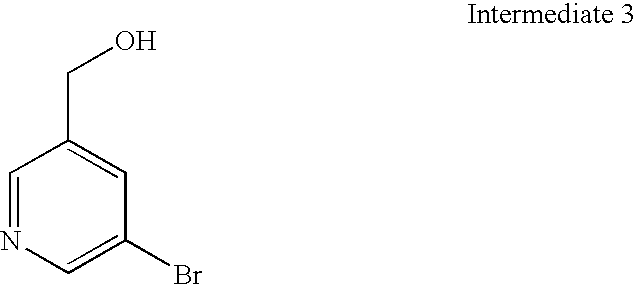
C1=NC=C(Br)C=C1CO
